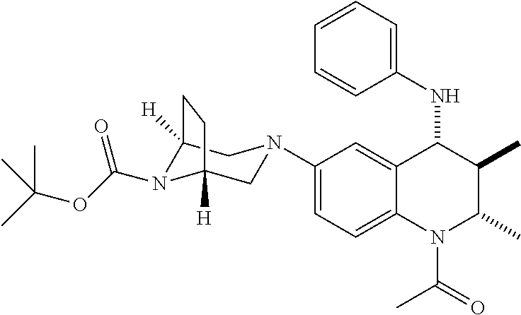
C1(N2CC3([H])N(C(OC(C)(C)C)=O)C([H])(C2)CC3)=CC=C2C(=C1)C(NC1=CC=CC=C1)C(C)C(C)N2C(=O)C
